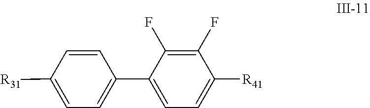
[R31]C1=CC=C(C2=CC=C([R41])C(F)=C2F)C=C1
